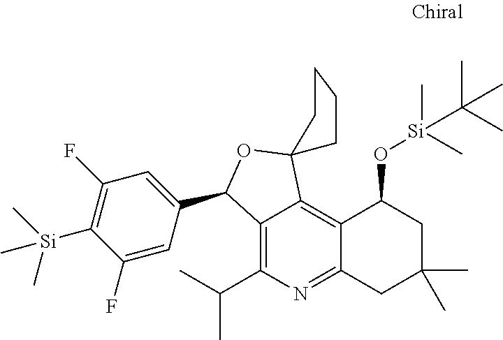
C12=C(C(C)C)N=C3C(=C1C1(OC2C2=CC(F)=C([Si](C)(C)C)C(F)=C2)CCCC1)C(O[Si](C)(C(C)(C)C)C)CC(C)(C)C3
